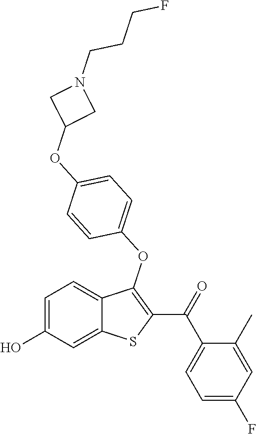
C1=C(O)C=C2C(=C1)C(OC1=CC=C(OC3CN(CCCF)C3)C=C1)=C(C(=O)C1=CC=C(F)C=C1C)S2
